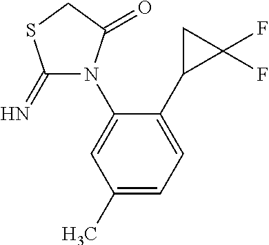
C1(=N)N(C2=CC(C)=CC=C2C2CC2(F)F)C(=O)CS1
